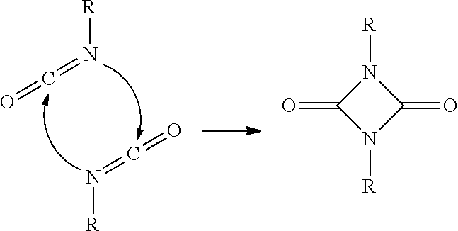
[R]N=C=O.[R]N=C=O.[R]N1C(=O)N([R])C1=O
